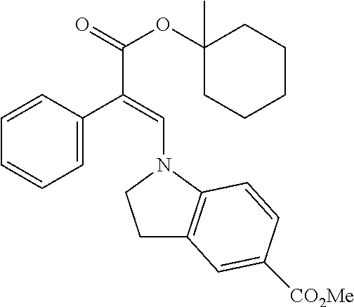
C1=C(C(=CN2CCC3=C2C=CC([CO2Me])=C3)C(=O)OC2(C)CCCCC2)C=CC=C1
